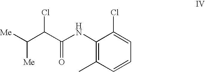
[Me]C(C(C(NC1=C(C)C=CC=C1Cl)=O)Cl)[Me]
